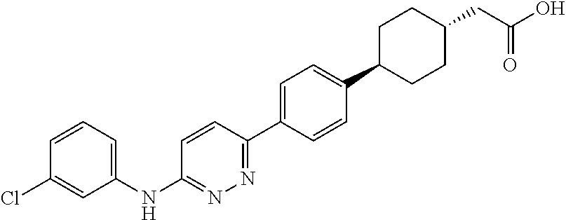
N(C1=NN=C(C2=CC=C(C3CCC(CC(=O)O)CC3)C=C2)C=C1)C1=CC=CC(Cl)=C1
